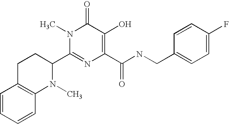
C1(C2=NC(C(=O)NCC3=CC=C(F)C=C3)=C(O)C(=O)N2C)CCC2=C(N1C)C=CC=C2
